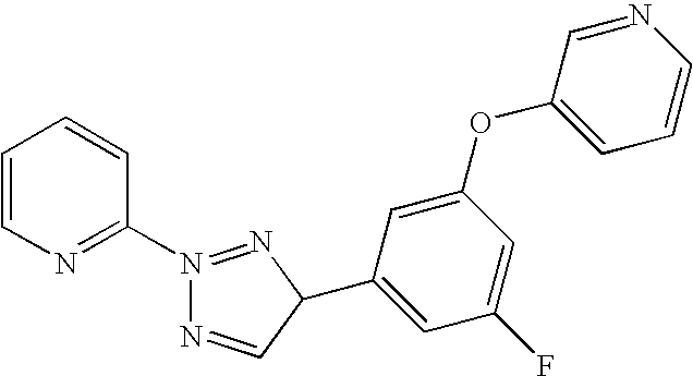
N1(C2=NC=CC=C2)=NC(C2=CC(F)=CC(OC3=CC=CN=C3)=C2)C=N1
